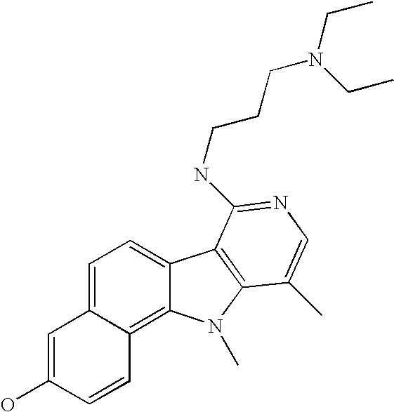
C1=C2C(=C3C(=C1)C1=C(N3C)C(C)=CN=C1NCCCN(CC)CC)C=CC(O)=C2
